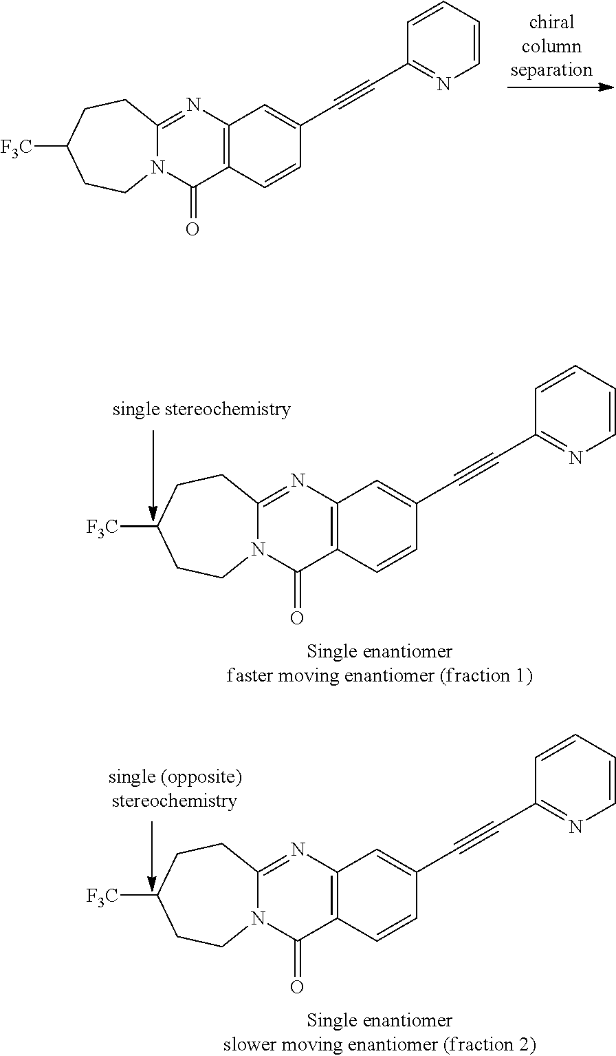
N12C(=NC3=C(C1=O)C=CC(C#CC1=NC=CC=C1)=C3)CCC([F3C])CC2.N12C(=NC3=C(C1=O)C=CC(C#CC1=NC=CC=C1)=C3)CCC([F3C])CC2.N12C(=NC3=C(C1=O)C=CC(C#CC1=NC=CC=C1)=C3)CCC([F3C])CC2
